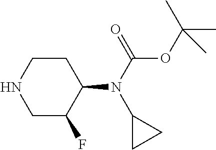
N1CC(F)C(N(C(OC(C)(C)C)=O)C2CC2)CC1
